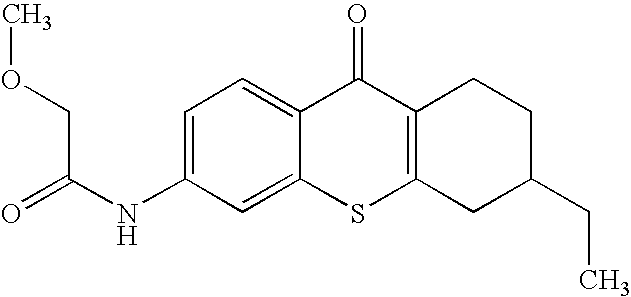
C1(NC(=O)COC)=CC=C2C(=C1)SC1=C(C2=O)CCC(CC)C1
